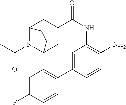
C1=C(C2=CC=C(F)C=C2)C=CC(N)=C1NC(=O)C1CC2N(C(C)=O)C(C1)CC2
